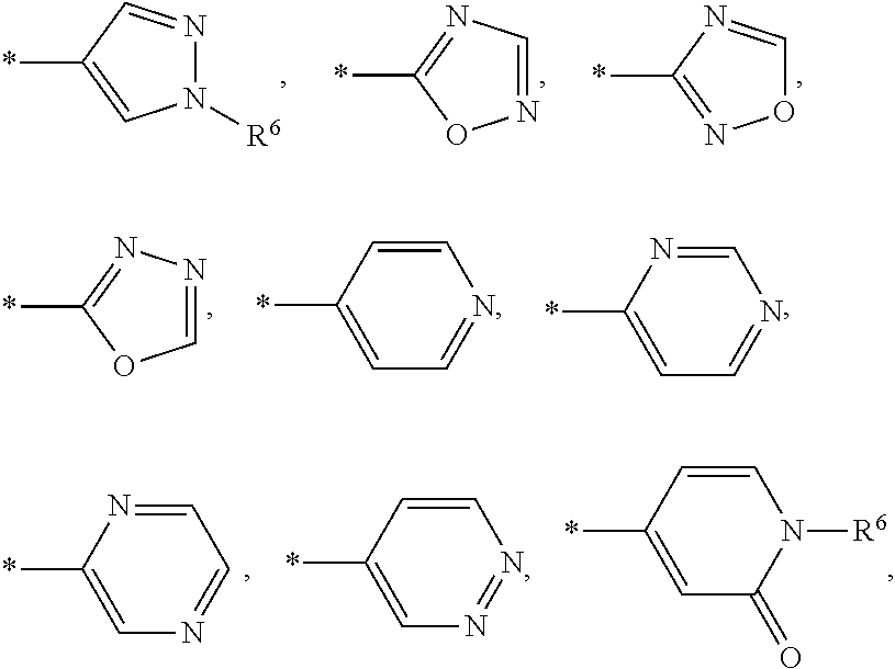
N1([R6])N=CC(*)=C1.C1(*)=NC=NO1.O1C=NC(*)=N1.C1(*)=NN=CO1.C1(*)=CC=NC=C1.C1(*)=CC=NC=N1.C1(*)=CN=CC=N1.C1(*)=CN=NC=C1.C1(*)=CC(=O)N([R6])C=C1
